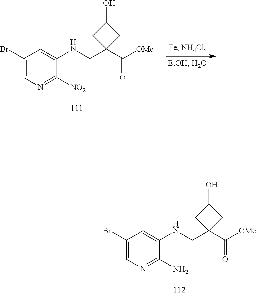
C1(Br)=CN=C(N)C(NCC2(C([OMe])=O)CC(O)C2)=C1.C1(Br)=CN=C([NO2])C(NCC2(C([OMe])=O)CC(O)C2)=C1
